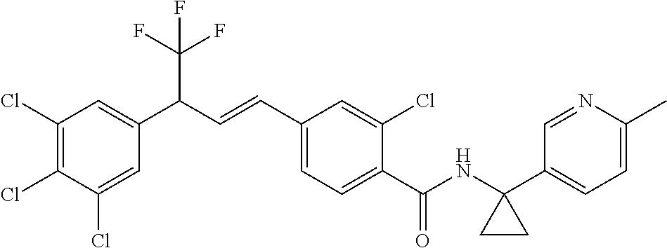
C1(Cl)=C(Cl)C(Cl)=CC(C(C=CC2=CC=C(C(=O)NC3(C4=CC=C(C)N=C4)CC3)C(Cl)=C2)C(F)(F)F)=C1
